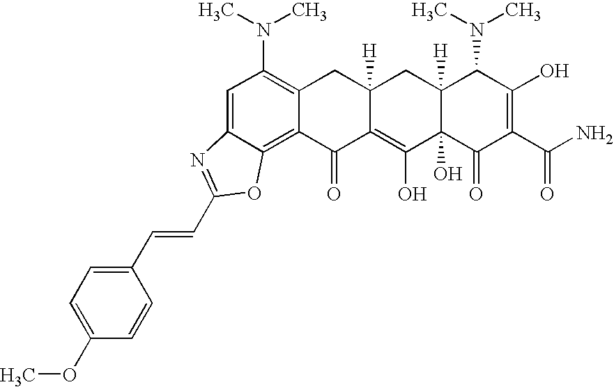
C1=C2C(=C3C(=C1N(C)C)CC1([H])C(=C(O)C4(O)C([H])(C1)C(N(C)C)C(O)=C(C(N)=O)C4=O)C3=O)OC(C=CC1=CC=C(OC)C=C1)=N2
